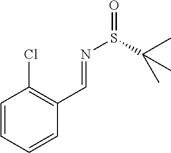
C1=CC=CC(C=NS(=O)C(C)(C)C)=C1Cl
